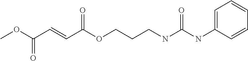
COC(C=CC(OCCCNC(NC1=CC=CC=C1)=O)=O)=O
